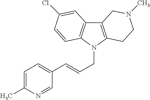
C12=C(N(CC=CC3=CC=C(C)N=C3)C3=C1C=C(Cl)C=C3)CCN(C)C2
